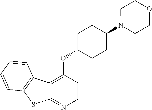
C12=C(OC3CCC(N4CCOCC4)CC3)C=CN=C1SC1=C2C=CC=C1
